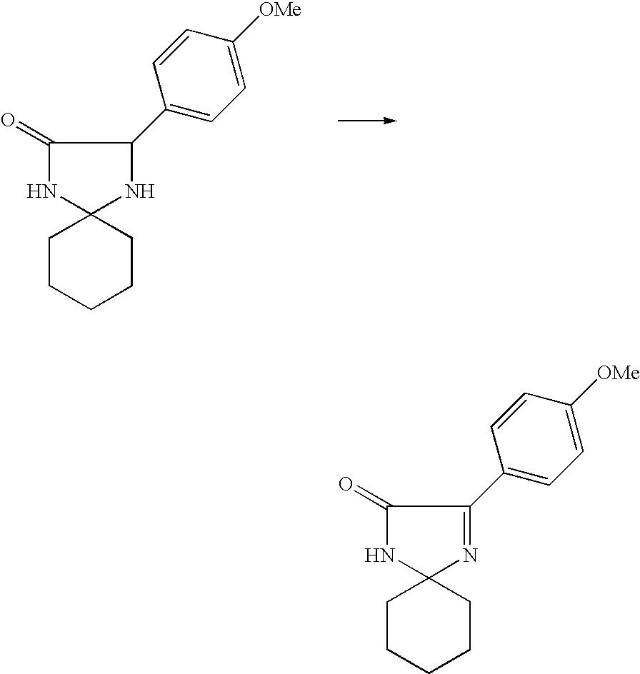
C1CCCCC12NC(C1=CC=C([OMe])C=C1)C(=O)N2.C1CCCCC12N=C(C1=CC=C([OMe])C=C1)C(=O)N2
